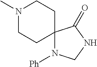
N1(C)CCC2(CC1)N([Ph])CNC2=O
